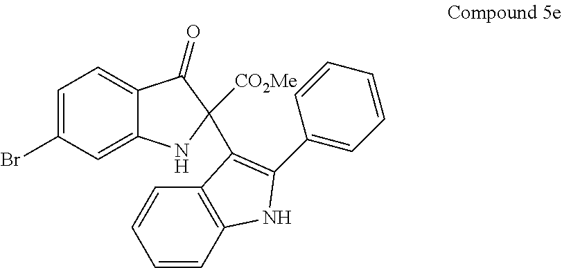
C1=C(Br)C=C2C(=C1)C(=O)C([CO2Me])(C1=C(C3=CC=CC=C3)NC3=C1C=CC=C3)N2
